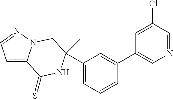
C1=C2N(N=C1)CC(C1=CC=CC(C3=CN=CC(Cl)=C3)=C1)(C)NC2=S
